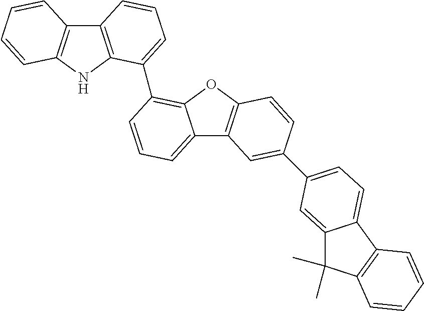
C12=C(NC3=C1C=CC=C3)C(C1=C3C(=CC=C1)C1=C(O3)C=CC(C3=CC=C4C(=C3)C(C)(C)C3=C4C=CC=C3)=C1)=CC=C2
